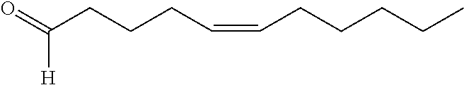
C(CCCC=CCCCCC)(=O)[H]
